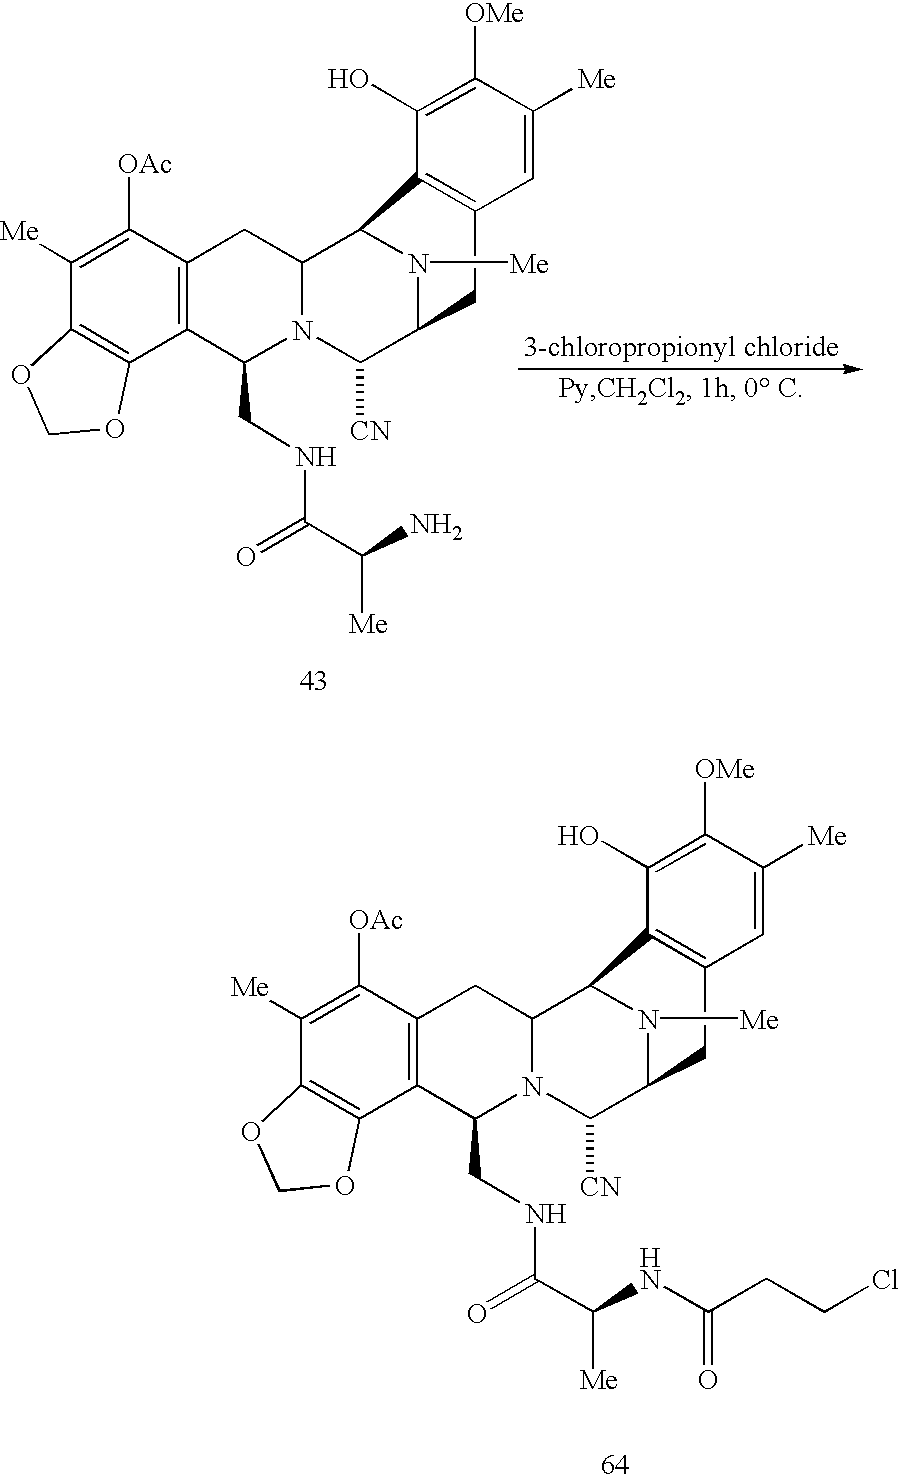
C1([Me])=C([OAc])C2=C(C3=C1OCO3)C(CNC(=O)C([Me])NC(CCCl)=O)N1C(C3N([Me])C(C1[CN])CC1=C3C(O)=C([OMe])C([Me])=C1)C2.C1([Me])=C([OAc])C2=C(C3=C1OCO3)C(CNC(=O)C(N)[Me])N1C(C3N([Me])C(C1[CN])CC1=C3C(O)=C([OMe])C([Me])=C1)C2
